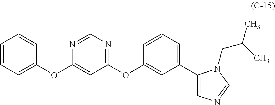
C1=CC=C(OC2=CC(OC3=CC(C4=CN=CN4CC(C)C)=CC=C3)=NC=N2)C=C1
